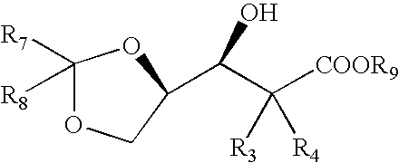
C1([R8])([R7])OCC(C(C([COOR9])([R4])[R3])O)O1
